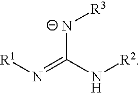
[R1]N=C([N-][R3])N[R2]
